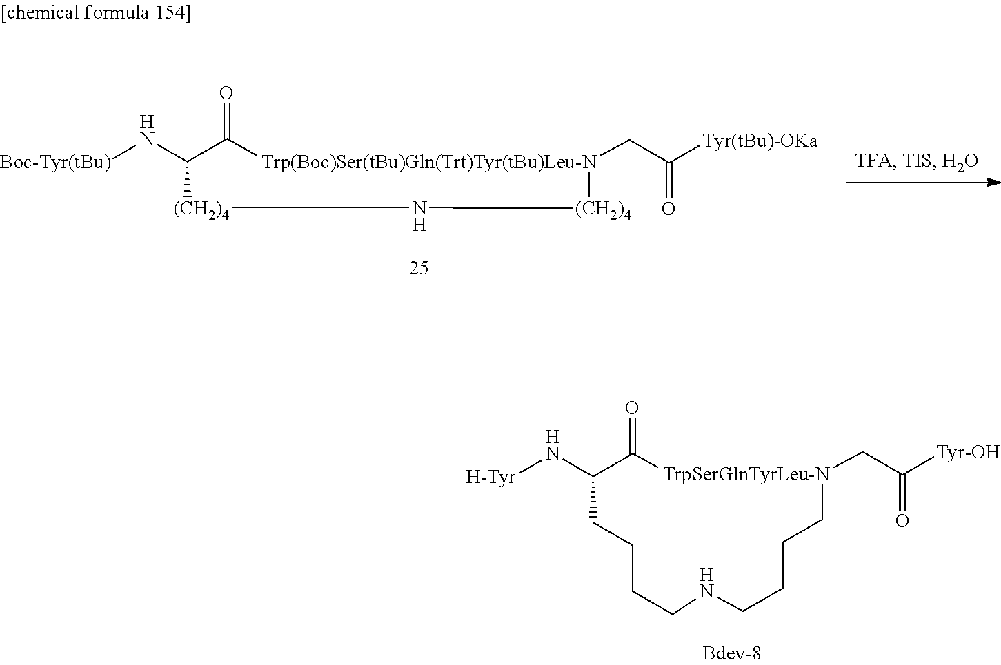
[Trp(Boc)Ser(tBu)Gln(Trt)Tyr(tBu)Leu-N]1(CC([Tyr(tBu)-OKa])=O)[(CH2)4]N[(CH2)4]C(N[Boc-Tyr(tBu)])C1=O.[TrpSerGlnTyrLeu-N]1(CC([Tyr-OH])=O)C(=O)C(N[H-Tyr])CCCCNCCCC1
